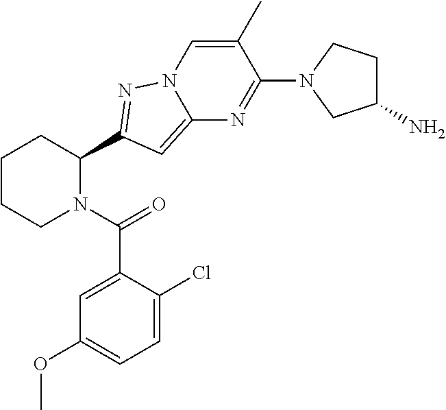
C1CCN(C(=O)C2=CC(OC)=CC=C2Cl)C(C2=NN3C(=C2)N=C(N2CC(N)CC2)C(C)=C3)C1
